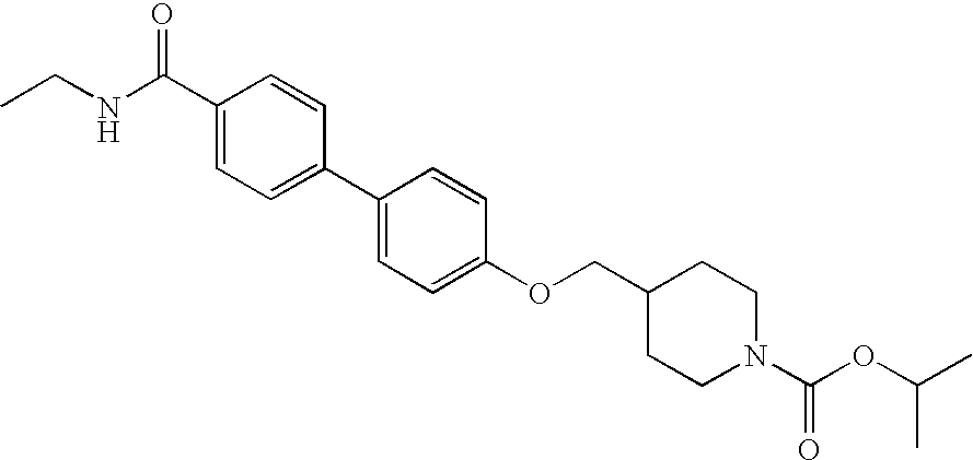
C(C1=CC=C(C2=CC=C(OCC3CCN(C(OC(C)C)=O)CC3)C=C2)C=C1)(NCC)=O
